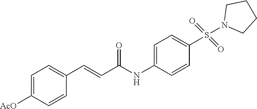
C1=C([AcO])C=CC(C=CC(NC2=CC=C(S(=O)(=O)N3CCCC3)C=C2)=O)=C1
